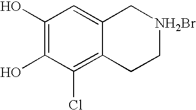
C1(O)=C(O)C(Cl)=C2C(=C1)C[NH2Br]CC2
